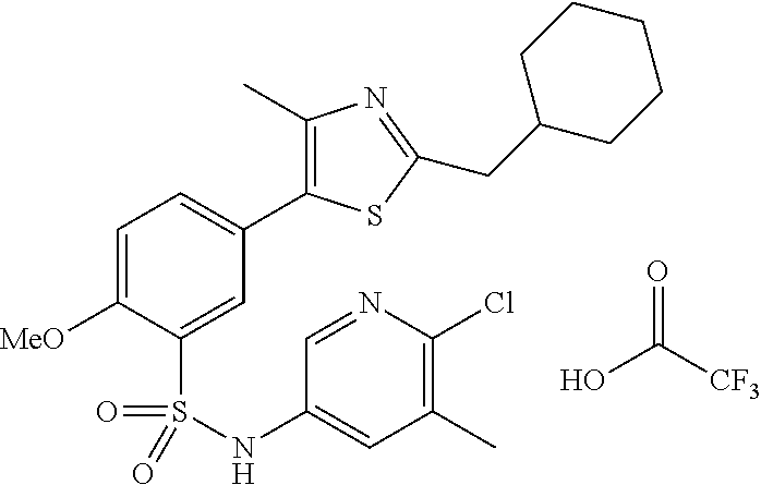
C1=C([MeO])C(S(=O)(=O)NC2=CC(C)=C(Cl)N=C2)=CC(C2=C(C)N=C(CC3CCCCC3)S2)=C1.OC([CF3])=O
